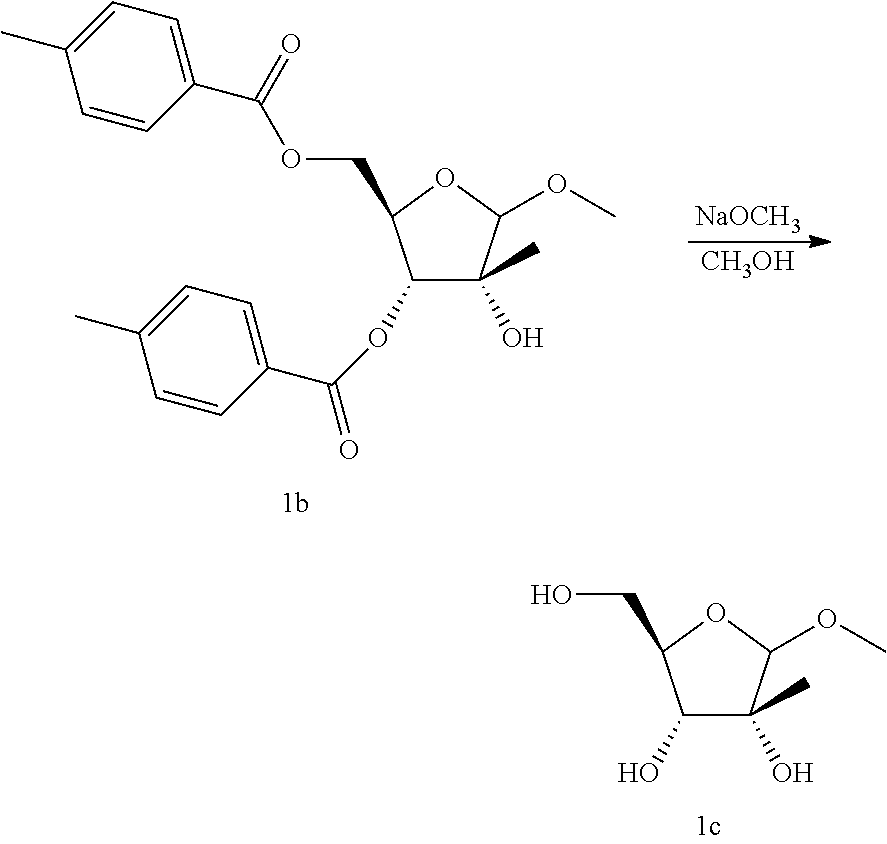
C1(OC(=O)C2=CC=C(C)C=C2)C(O)(C)C(OC)OC1COC(C1=CC=C(C)C=C1)=O.[NaOCH3].[CH3OH].C1(O)C(O)(C)C(OC)OC1CO
